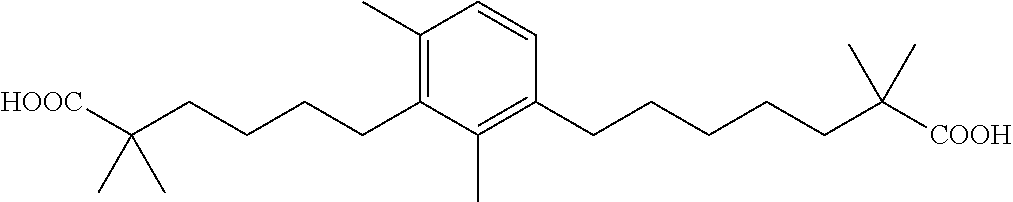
C1(C)=C(CCCCC([HOOC])(C)C)C(C)=C(CCCCCC([COOH])(C)C)C=C1
